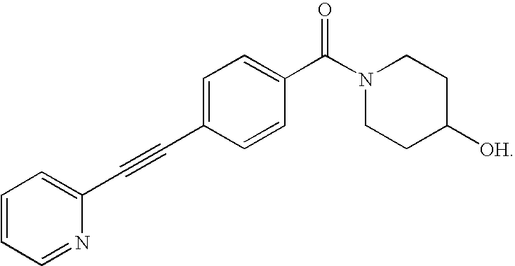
C1=CC=NC(C#CC2=CC=C(C(N3CCC([OH])CC3)=O)C=C2)=C1
